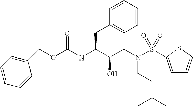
C(OC(NC(C(CN(S(=O)(=O)C1=CC=CS1)CCC(C)C)O)CC1=CC=CC=C1)=O)C1=CC=CC=C1
